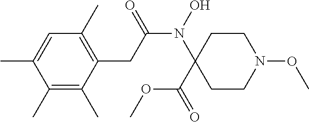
N(C(CC1=C(C)C=C(C)C(C)=C1C)=O)(C1(C(OC)=O)CCN(OC)CC1)O
